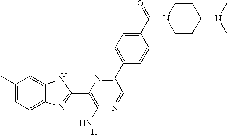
C1(C)=CC=C2C(=C1)NC(C1=C(N)N=CC(C3=CC=C(C(=O)N4CCC(N(C)C)CC4)C=C3)=N1)=N2.[H].[H]
